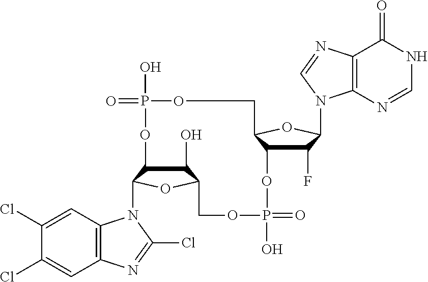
C1(O)C2C(N3C4=C(C=C(Cl)C(Cl)=C4)N=C3Cl)OC1COP(O)(=O)OC1C(F)C(N3C4=C(C(=O)NC=N4)N=C3)OC1COP(O)(=O)O2
